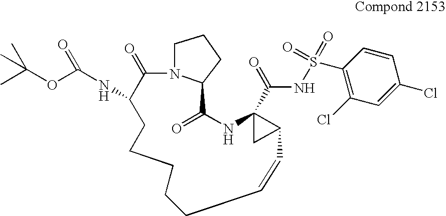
N12C(=O)C(NC(OC(C)(C)C)=O)CCCCCC=CC3CC3(C(NS(C3=C(Cl)C=C(Cl)C=C3)(=O)=O)=O)NC(=O)C1CCC2
